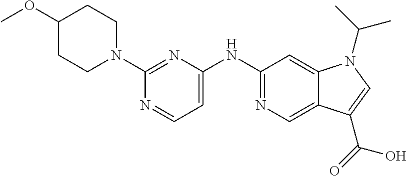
C1(N2CCC(OC)CC2)=NC(NC2=NC=C3C(=C2)N(C(C)C)C=C3C(O)=O)=CC=N1
